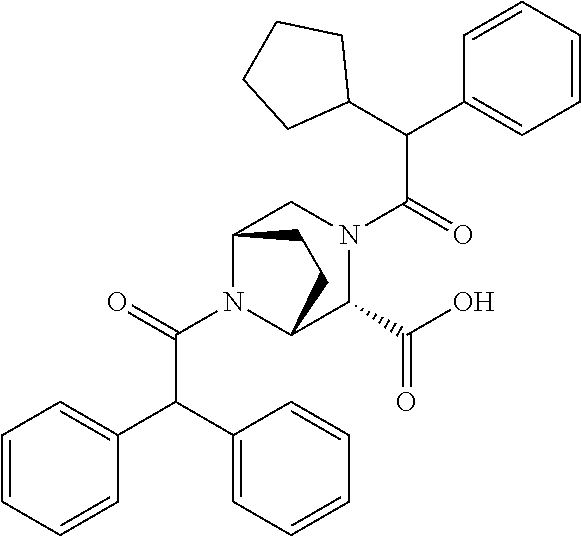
C1(C(C2=CC=CC=C2)C(=O)N2CC3N(C(=O)C(C4=CC=CC=C4)C4=CC=CC=C4)C(C2C(O)=O)CC3)CCCC1
